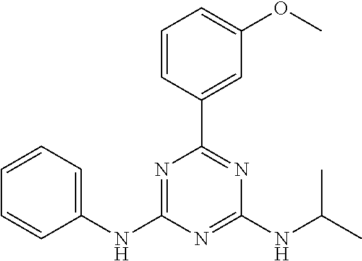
C1=CC(C2=NC(NC(C)C)=NC(NC3=CC=CC=C3)=N2)=CC(OC)=C1
